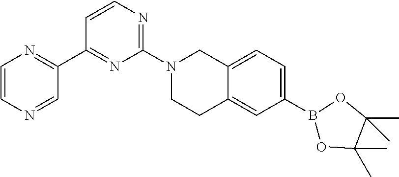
C1=CN=CC(C2=NC(N3CCC4=CC(B5OC(C)(C)C(C)(C)O5)=CC=C4C3)=NC=C2)=N1
